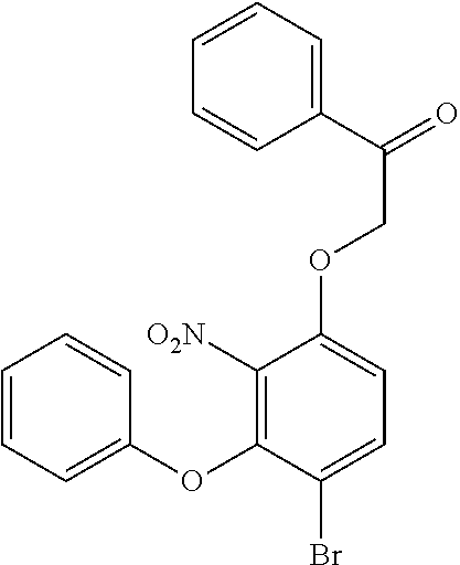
C1=CC=C(OC2=C([O2N])C(OCC(=O)C3=CC=CC=C3)=CC=C2Br)C=C1
